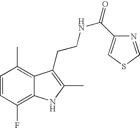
C1=CC(F)=C2C(=C1C)C(CCNC(=O)C1=CSC=N1)=C(C)N2
